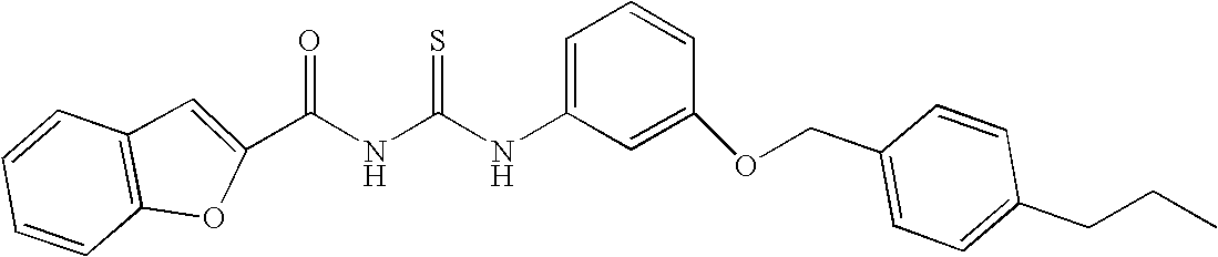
C(NC(NC1=CC=CC(OCC2=CC=C(CCC)C=C2)=C1)=S)(=O)C1=CC2=C(C=CC=C2)O1
